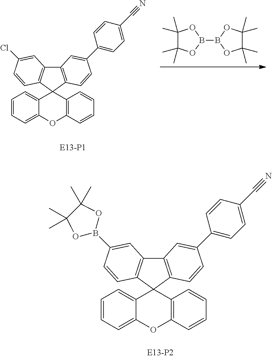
C1(C)(C)C(C)(C)OB(B2OC(C)(C)C(C)(C)O2)O1.C12=C(C=CC(C3=CC=C(C#N)C=C3)=C1)C1(C3=C2C=C(Cl)C=C3)C2=CC=CC=C2OC2=C1C=CC=C2.C12=C(C=CC(C3=CC=C(C#N)C=C3)=C1)C1(C3=C2C=C(B2OC(C)(C)C(C)(C)O2)C=C3)C2=CC=CC=C2OC2=C1C=CC=C2
